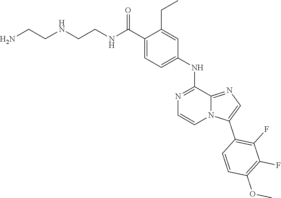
C1(C(NCCNCCN)=O)=CC=C(NC2=NC=CN3C2=NC=C3C2=C(F)C(F)=C(OC)C=C2)C=C1CC
